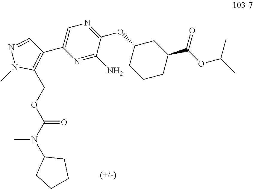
C1(OC2CCCC(C(OC(C)C)=O)C2)=NC=C(C2=C(COC(N(C)C3CCCC3)=O)N(C)N=C2)N=C1N
